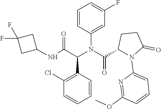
C1(Cl)=C(C(C(NC2CC(F)(F)C2)=O)N(C2=CC(F)=CC=C2)C(C2N(C3=CC=CC(OC)=N3)C(=O)CC2)=O)C=CC=C1
